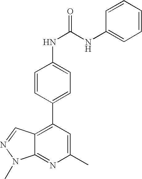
C12=C(C3=CC=C(NC(NC4=CC=CC=C4)=O)C=C3)C=C(C)N=C1N(C)N=C2
